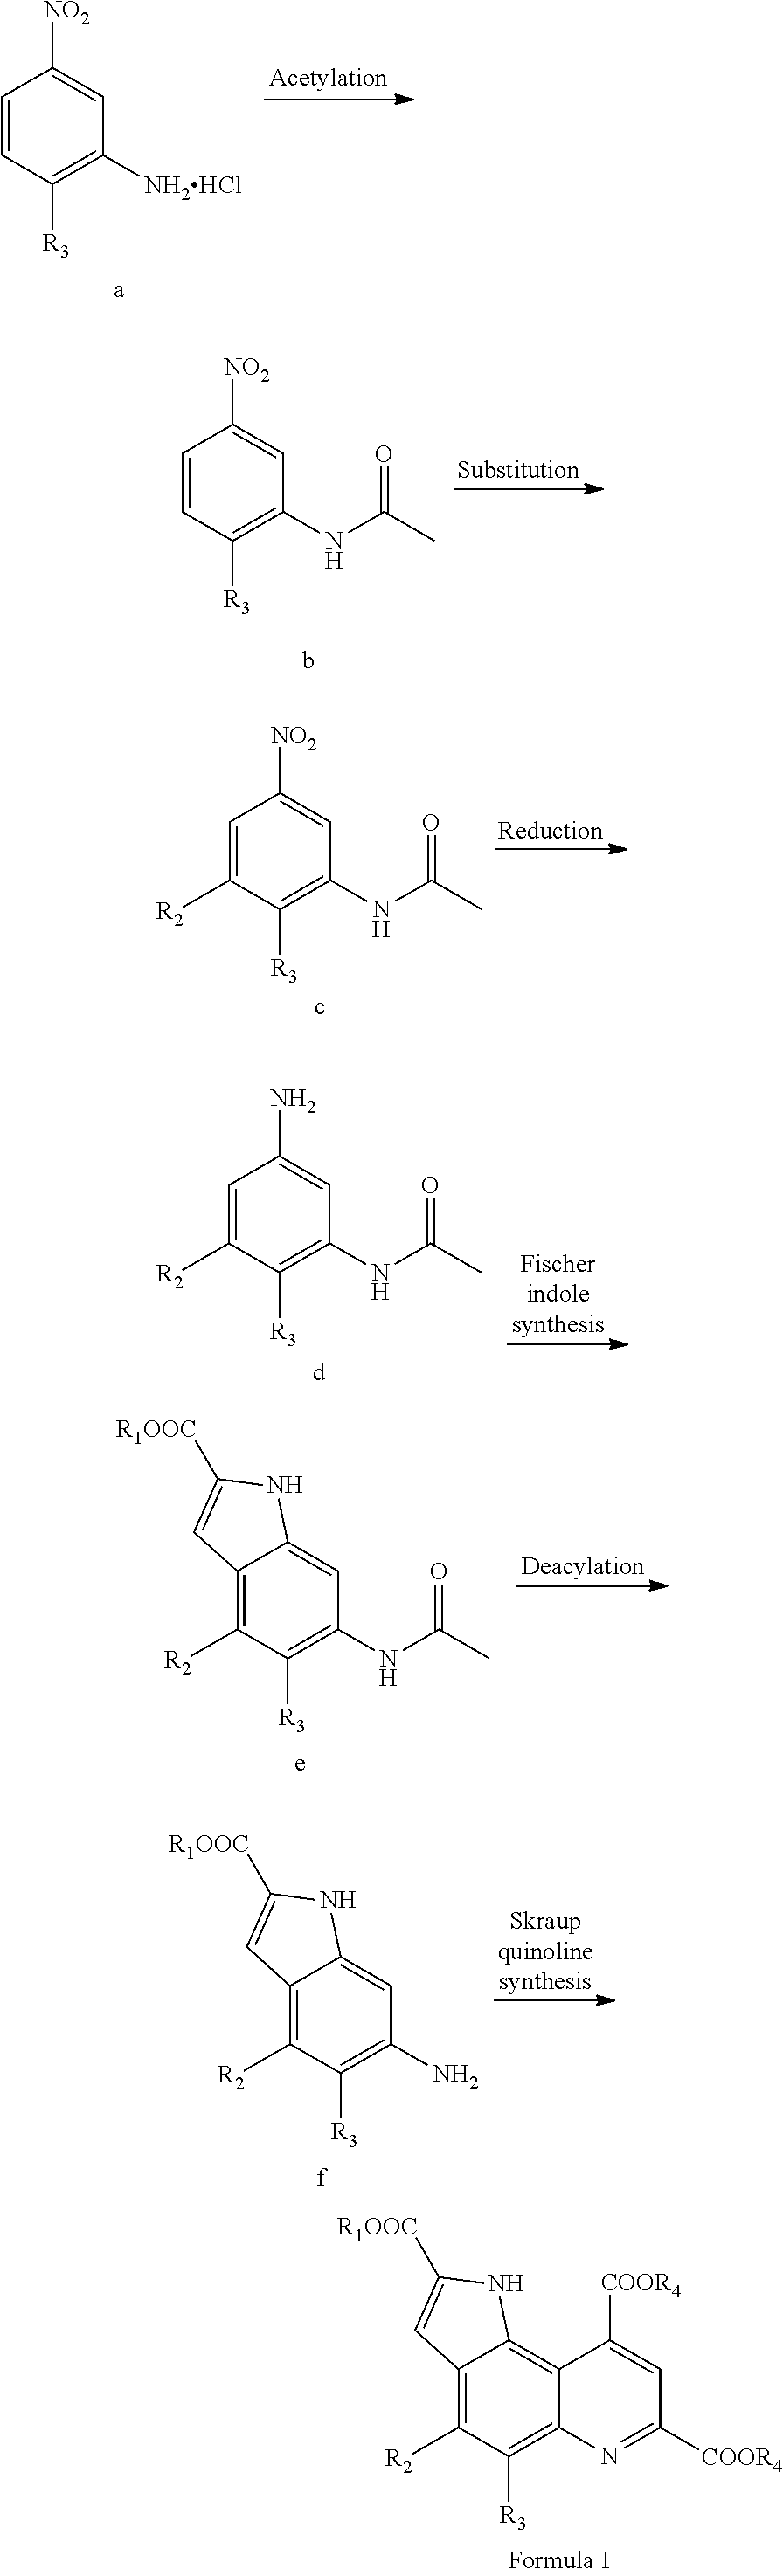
C12=C([R2])C([R3])=C3C(=C1NC([R1OOC])=C2)C([COOR4])=CC([COOR4])=N3.C1=CC([R3])=C([NH2HCl])C=C1[NO2].C1=CC([R3])=C(NC(C)=O)C=C1[NO2].C1=C([R2])C([R3])=C(NC(C)=O)C=C1[NO2].c.[d].C1=C([R2])C([R3])=C(NC(C)=O)C=C1N.C12=C([R2])C([R3])=C(NC(C)=O)C=C1NC([R1OOC])=C2.C12=C([R2])C([R3])=C(N)C=C1NC([R1OOC])=C2
